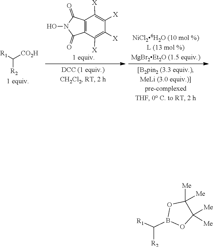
C([R1])([R2])[CO2H].C12=C(C(=O)N(O)C1=O)C([X])=C([X])C([X])=C2[X].C1([Me])([Me])C([Me])([Me])OB(C([R1])[R2])O1
